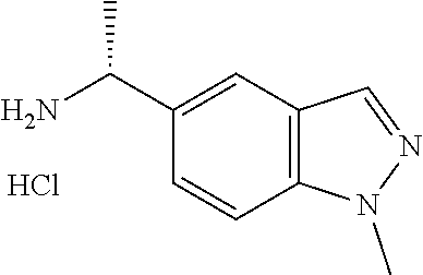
C12=C(C=C(C(N)C)C=C1)C=NN2C.Cl
